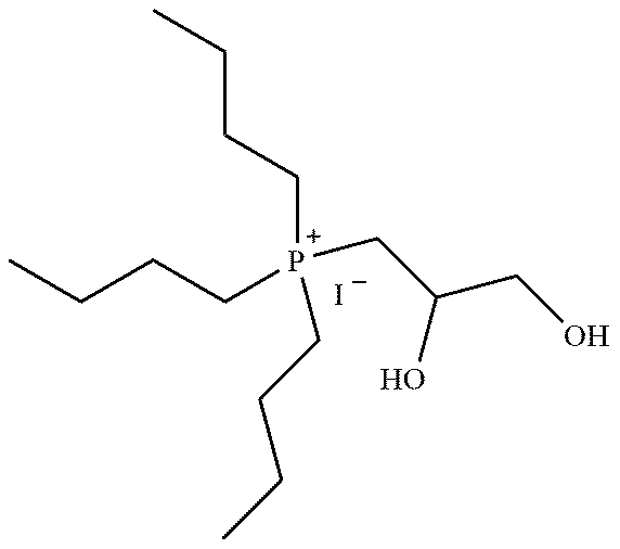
CCCC[P+](CCCC)(CCCC)CC(CO)O.[I-]
